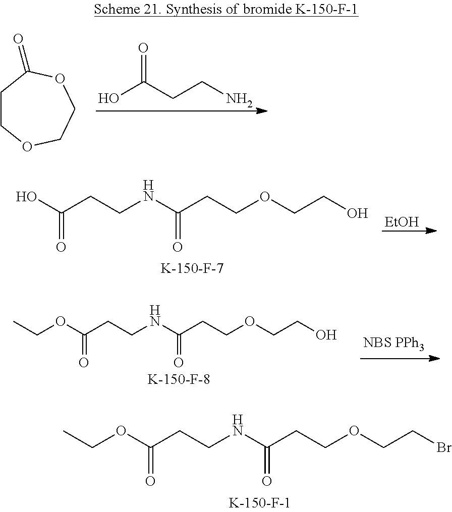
C1COCCOC1=O.OC(CCN)=O.C(CCNC(CCOCCO)=O)(O)=O.[EtOH].C(CCNC(CCOCCO)=O)(OCC)=O.C(CCNC(CCOCCBr)=O)(OCC)=O
